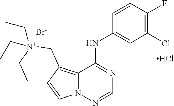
C12=C(C[N+](CC)(CC)CC)C=CN1N=CN=C2NC1=CC(Cl)=C(F)C=C1.[Br-].Cl
